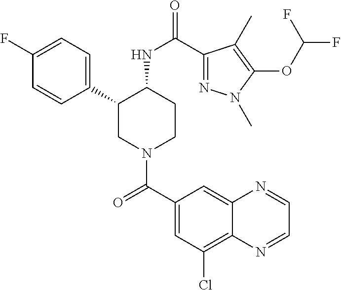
C1(F)=CC=C(C2CN(C(C3=CC(Cl)=C4C(=C3)N=CC=N4)=O)CCC2NC(=O)C2=NN(C)C(OC(F)F)=C2C)C=C1
